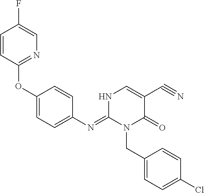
C1(N=C2N(CC3=CC=C(Cl)C=C3)C(=O)C(C#N)=CN2)=CC=C(OC2=NC=C(F)C=C2)C=C1
